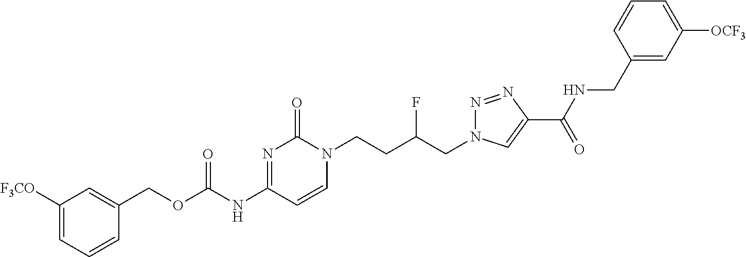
N1=C(NC(OCC2=CC([F3CO])=CC=C2)=O)C=CN(CCC(CN2N=NC(C(NCC3=CC([OCF3])=CC=C3)=O)=C2)F)C1=O
